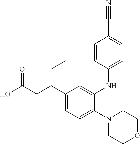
C1(C(CC(O)=O)CC)=CC=C(N2CCOCC2)C(NC2=CC=C(C#N)C=C2)=C1
